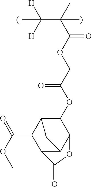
O(C(=O)C(C([H])([H])C)(C)C)CC(OC1C2C(C(OC)=O)C3C(C1OC3=O)C2)=O
